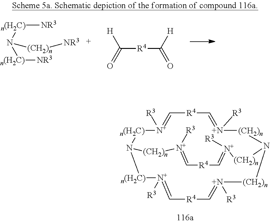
[n(H2C)]([NR3])N([n(H2C)][NR3])[(CH2)n][NR3].[H]C(=O)[R4]C([H])=O.[n(H2C)]1[N+]([R3])=C[R4]C=[N+]([R3])[(CH2)n]N2[(CH2)n][N+]([R3])=C[R4]C=[N+]([R3])[(CH2)n]N1[n(H2C)][N+]([R3])=C[R4]C=[N+]([R3])[(CH2)n]2
